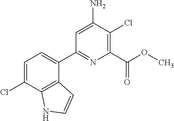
C1=C(N)C(Cl)=C(C(OC)=O)N=C1C1=CC=C(Cl)C2=C1C=CN2
